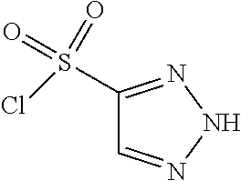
C1=NNN=C1S(Cl)(=O)=O
